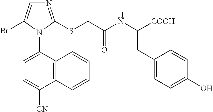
C12=C(C(N3C(Br)=CN=C3SCC(NC([COOH])CC3=CC=C(O)C=C3)=O)=CC=C1[CN])C=CC=C2
